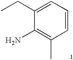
C1=C(CC)C(N)=C(C)C=C1
